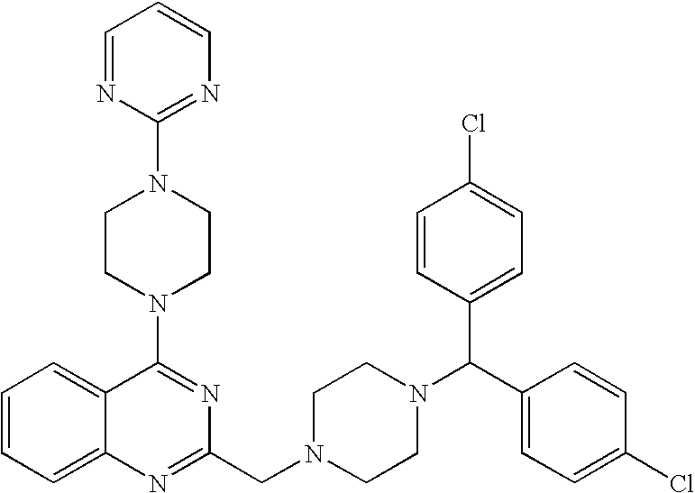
C1(N2CCN(C3=NC=CC=N3)CC2)=NC(CN2CCN(C(C3=CC=C(Cl)C=C3)C3=CC=C(Cl)C=C3)CC2)=NC2=CC=CC=C12
